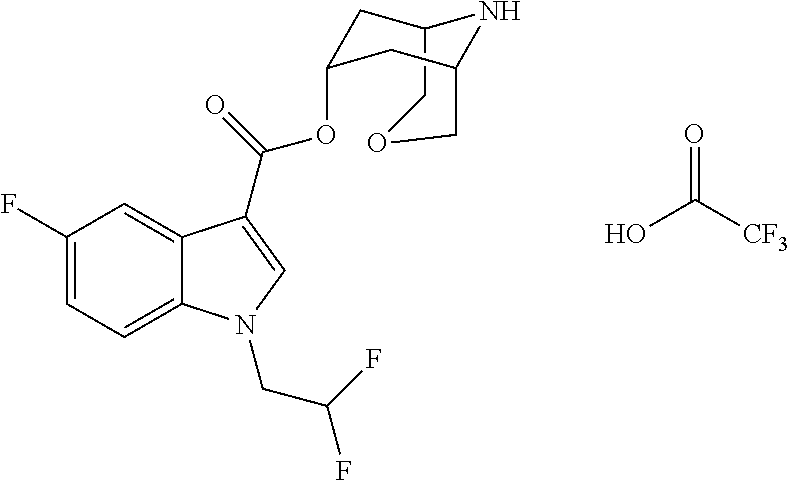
C12COCC(CC(OC(C3=CN(CC(F)F)C4=CC=C(F)C=C43)=O)C1)N2.OC([CF3])=O
